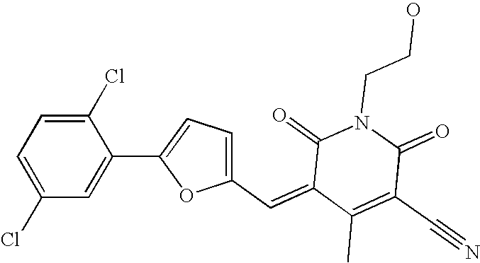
C1=C(Cl)C=C(C2=CC=C(C=C3C(C)=C(C#N)C(=O)N(CCO)C3=O)O2)C(Cl)=C1
